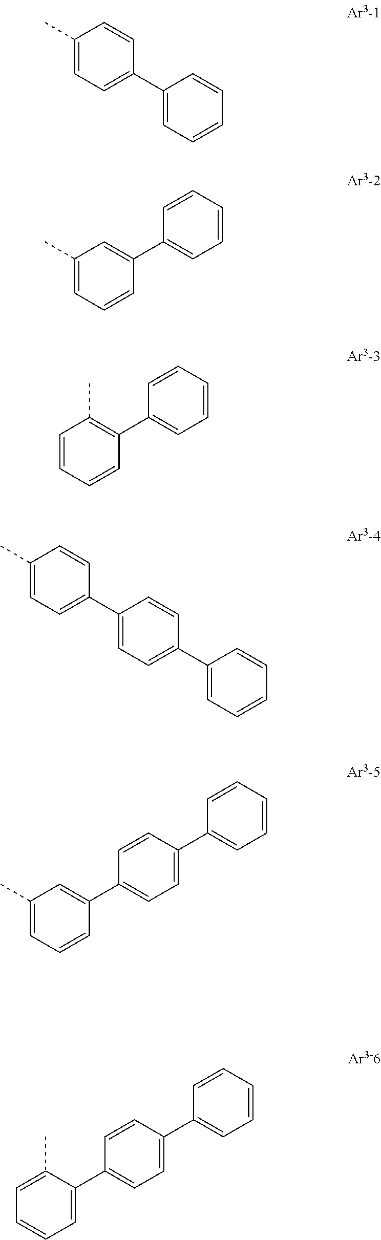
C1(C)=CC=C(C2=CC=CC=C2)C=C1.C1(C)=CC=CC(C2=CC=CC=C2)=C1.C1=CC=CC(C2=CC=CC=C2)=C1C.C1(C)=CC=C(C2=CC=C(C3=CC=CC=C3)C=C2)C=C1.C1(C)=CC=CC(C2=CC=C(C3=CC=CC=C3)C=C2)=C1.C1=C(C)C(C2=CC=C(C3=CC=CC=C3)C=C2)=CC=C1
